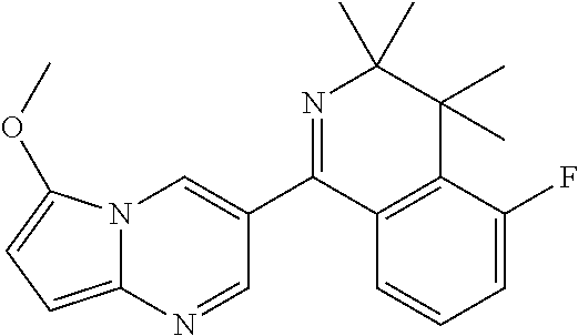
N12C(=CC=C1OC)N=CC(C1=NC(C)(C)C(C)(C)C3=C1C=CC=C3F)=C2
